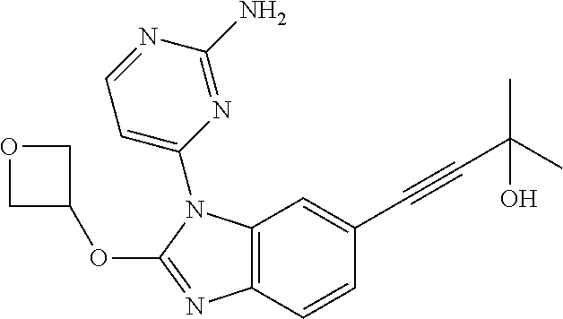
C12=C(C=CC(C#CC(C)(O)C)=C1)N=C(OC1COC1)N2C1=CC=NC(N)=N1
